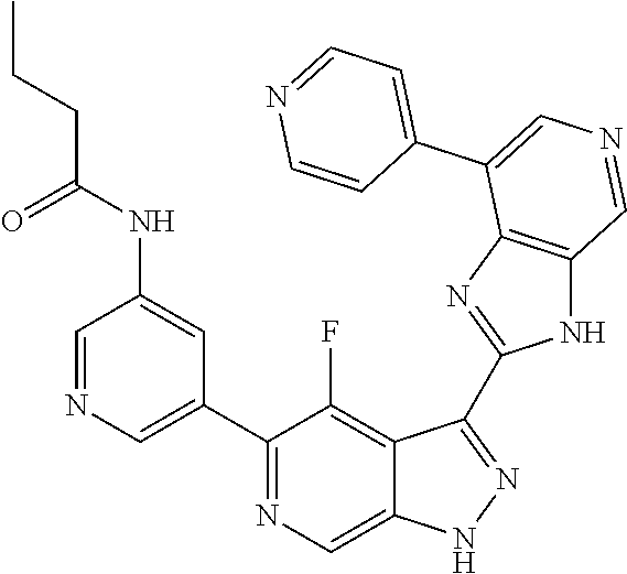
C1(C2=CN=CC(NC(=O)CCC)=C2)=NC=C2C(=C1F)C(C1=NC3=C(N1)C=NC=C3C1=CC=NC=C1)=NN2
